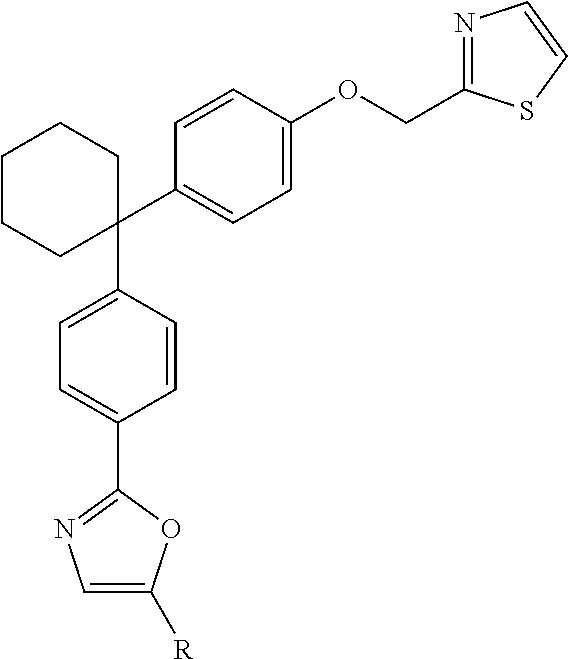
C1(C2=CC=C(OCC3=NC=CS3)C=C2)(C2=CC=C(C3=NC=C([R])O3)C=C2)CCCCC1
